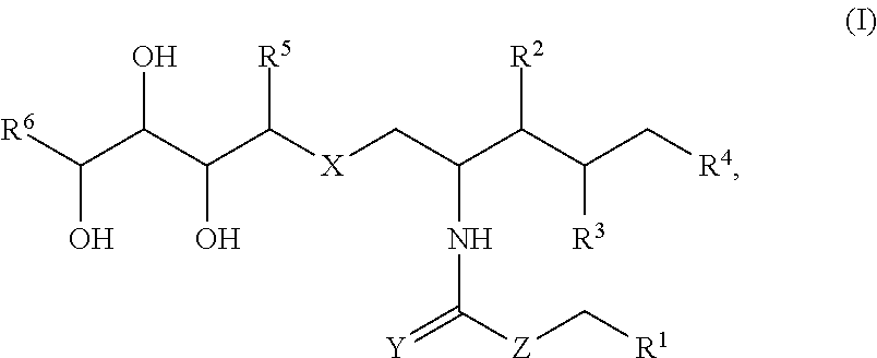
C([X]CC(C(C([R3])C[R4])[R2])NC(=[Y])[Z]C[R1])(C(C(C([R6])O)O)O)[R5]
